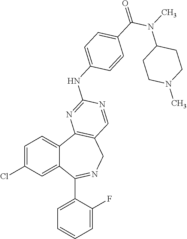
C1=C(Cl)C=C2C(=C1)C1=C(CN=C2C2=CC=CC=C2F)C=NC(NC2=CC=C(C(N(C)C3CCN(C)CC3)=O)C=C2)=N1
